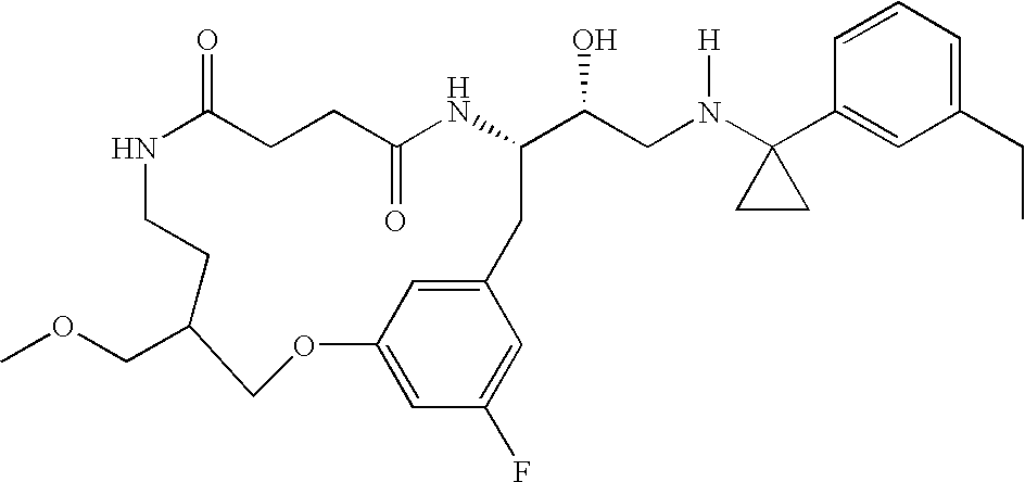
N1C(=O)CCC(=O)NC(C(CN(C2(C3=CC(CC)=CC=C3)CC2)[H])O)CC2=CC(=CC(F)=C2)OCC(COC)CC1
